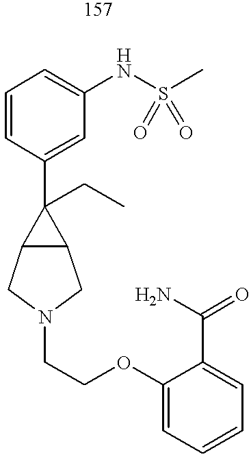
C1=CC(C2(CC)C3C2CN(CCOC2=CC=CC=C2C(N)=O)C3)=CC(NS(C)(=O)=O)=C1
